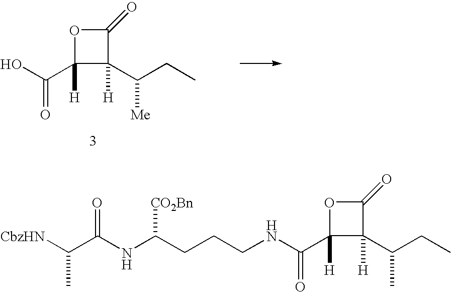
OC(C1([H])C(C(CC)[Me])([H])C(=O)O1)=O.N(C(C1([H])C(C(CC)C)([H])C(=O)O1)=O)CCCC(NC(C([CbzHN])C)=O)[CO2Bn]
